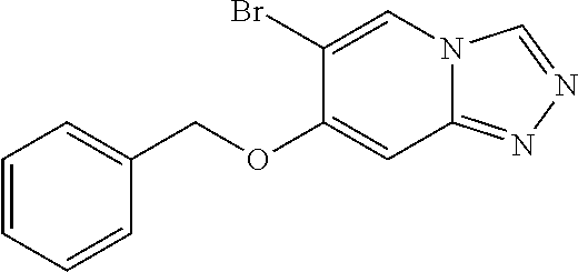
C1(COC2=CC3=NN=CN3C=C2Br)=CC=CC=C1
